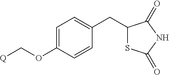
C1(CC2=CC=C(OC[Q])C=C2)SC(=O)NC1=O
